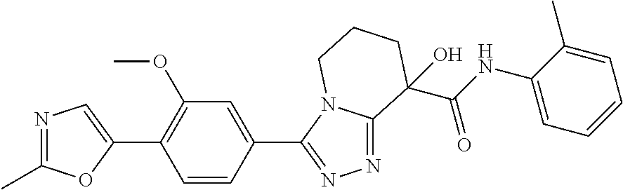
N1=C(C)OC(C2=C(OC)C=C(C3=NN=C4N3CCCC4(O)C(=O)NC3=CC=CC=C3C)C=C2)=C1
